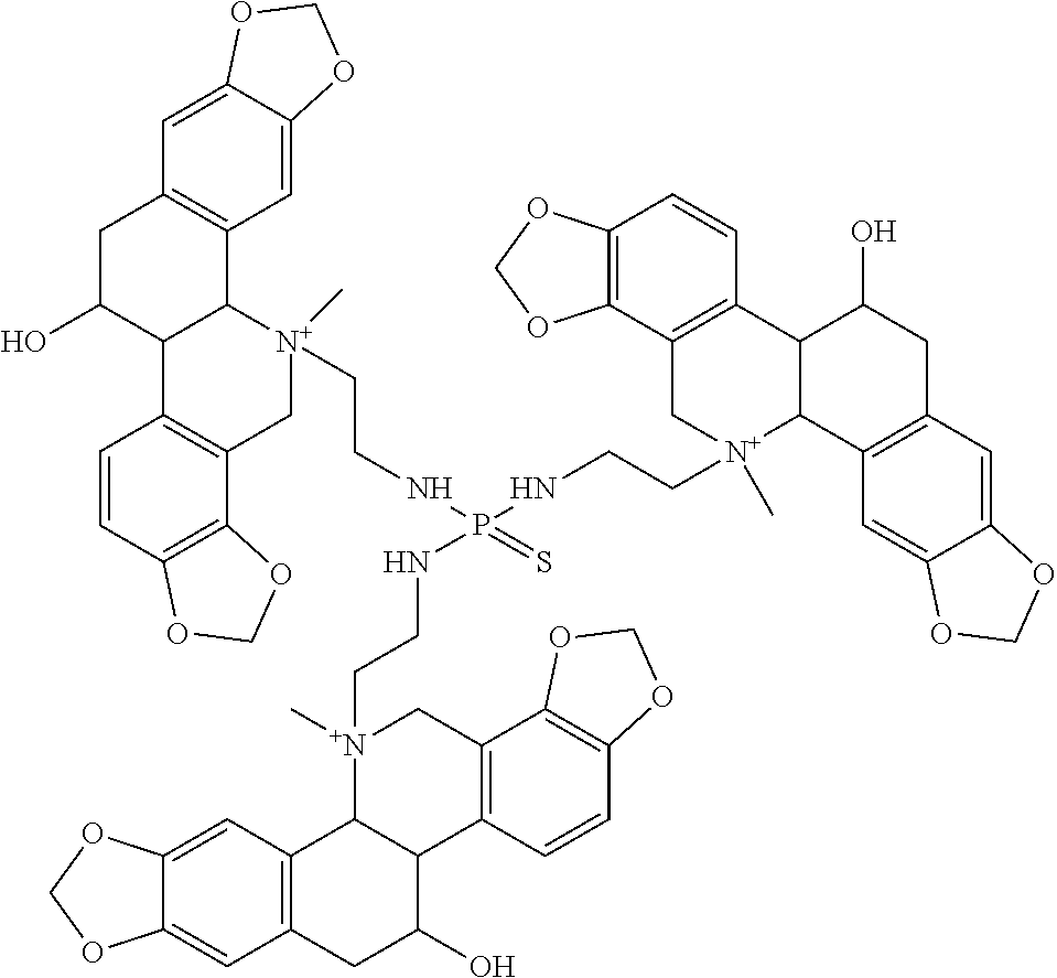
C12=C(C=C3C(=C1)OCO3)C1C(C(O)C2)C2=C(C[N+]1(C)CCNP(=S)(NCC[N+]1(C)C3C(C4=C(C1)C1=C(C=C4)OCO1)C(O)CC1=C3C=C3C(=C1)OCO3)NCC[N+]1(C)C3C(C4=C(C1)C1=C(C=C4)OCO1)C(O)CC1=C3C=C3C(=C1)OCO3)C1=C(C=C2)OCO1
